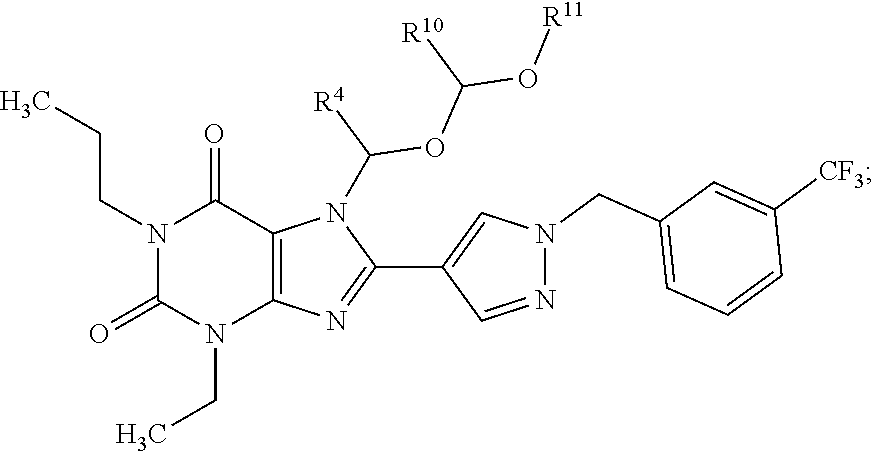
N1(CCC)C(=O)N(CC)C2=C(C1=O)N(C([R4])OC(O[R11])[R10])C(C1=CN(CC3=CC=CC([CF3])=C3)N=C1)=N2
